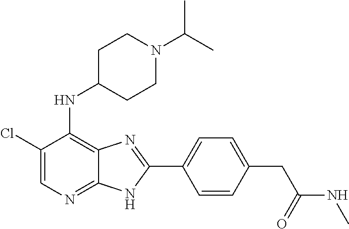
C1(Cl)=CN=C2C(=C1NC1CCN(C(C)C)CC1)N=C(C1=CC=C(CC(NC)=O)C=C1)N2
